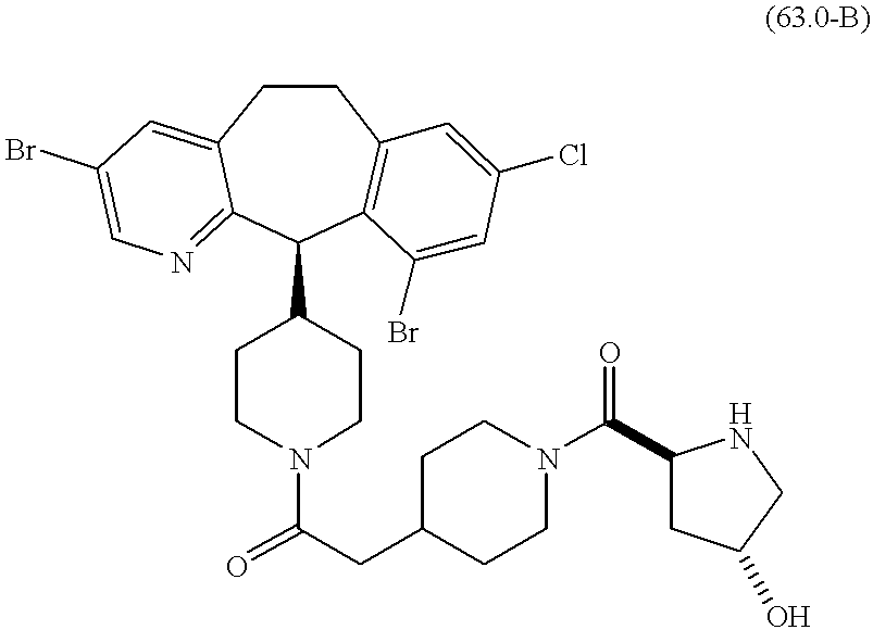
O=C(CC1CCN(C(=O)C2CC(O)CN2)CC1)N1CCC(C2C3=C(CCC4=CC(Br)=CN=C24)C=C(Cl)C=C3Br)CC1
